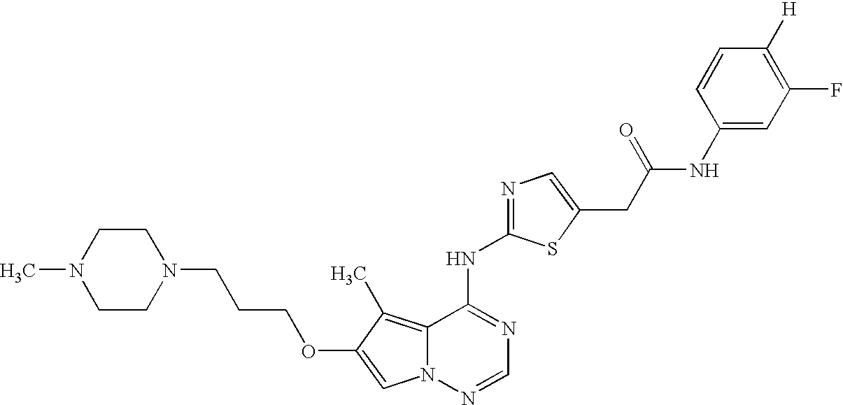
N1(CCCOC2=CN3C(=C2C)C(NC2=NC=C(CC(NC4=CC(F)=C([H])C=C4)=O)S2)=NC=N3)CCN(C)CC1
